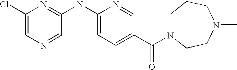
ClC1=CN=CC(NC2=CC=C(C(=O)N3CCCN(C)CC3)C=N2)=N1
